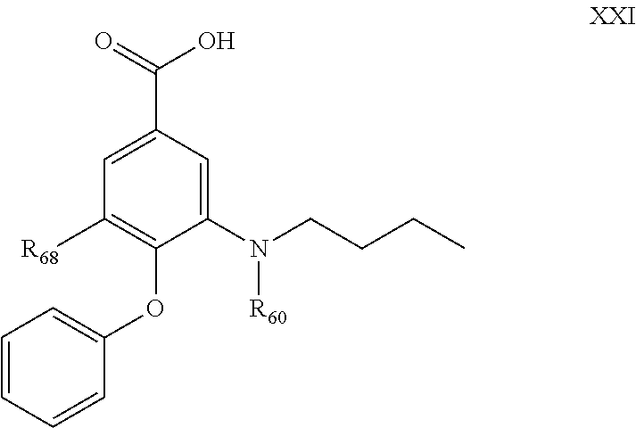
C1=C(C(=O)O)C=C(N(CCCC)[R60])C(OC2=CC=CC=C2)=C1[R68]
